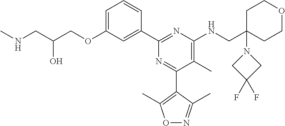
C1=C(OCC(CNC)O)C=C(C2=NC(NCC3(N4CC(F)(F)C4)CCOCC3)=C(C)C(C3=C(C)ON=C3C)=N2)C=C1
